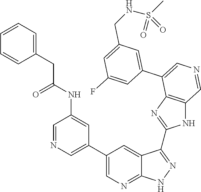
C1=C(C2=CN=CC3=C2N=C(C2=NNC4=NC=C(C5=CN=CC(NC(CC6=CC=CC=C6)=O)=C5)C=C42)N3)C=C(F)C=C1CNS(=O)(C)=O
